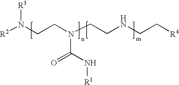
[R2]N(CCN(CCNCC[R4])C(=O)N[R1])[R3]
